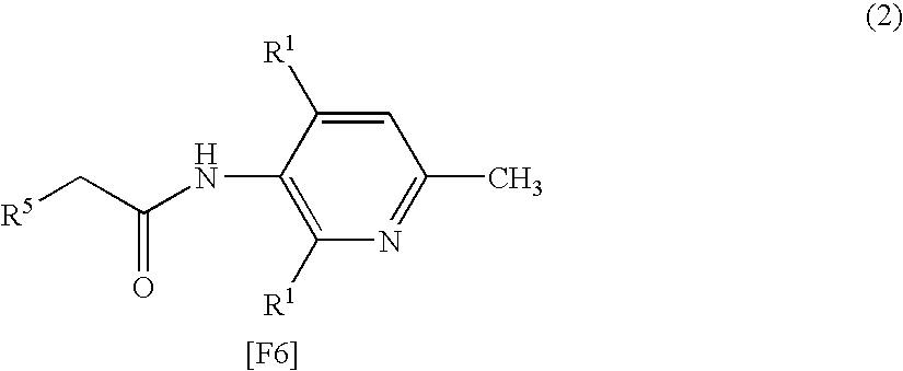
[R5]CC(NC1=C([R1])N=C(C)C=C1[R1])=O.[[F6]]
